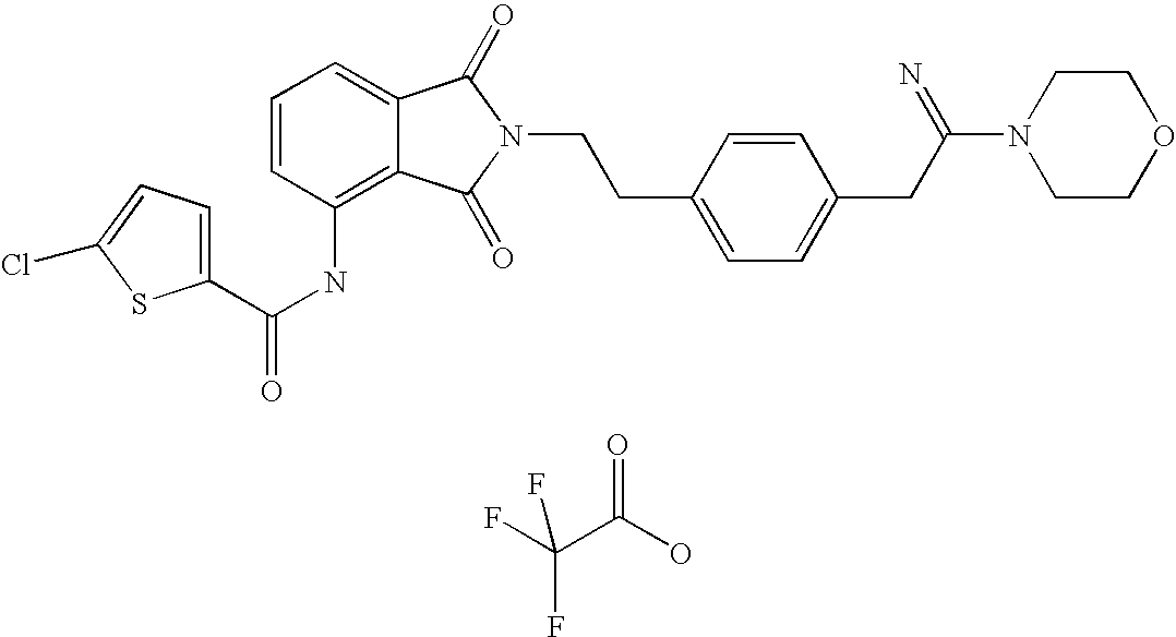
C1=C2C(=C(NC(=O)C3=CC=C(Cl)S3)C=C1)C(=O)N(CCC1=CC=C(CC(N3CCOCC3)=N)C=C1)C2=O.O=C(O)C(F)(F)F
